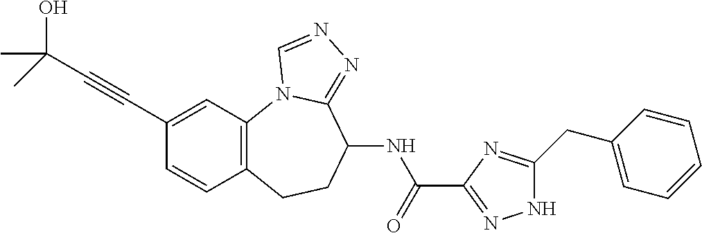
C1(C#CC(O)(C)C)=CC2=C(C=C1)CCC(NC(=O)C1=NNC(CC3=CC=CC=C3)=N1)C1=NN=CN21
